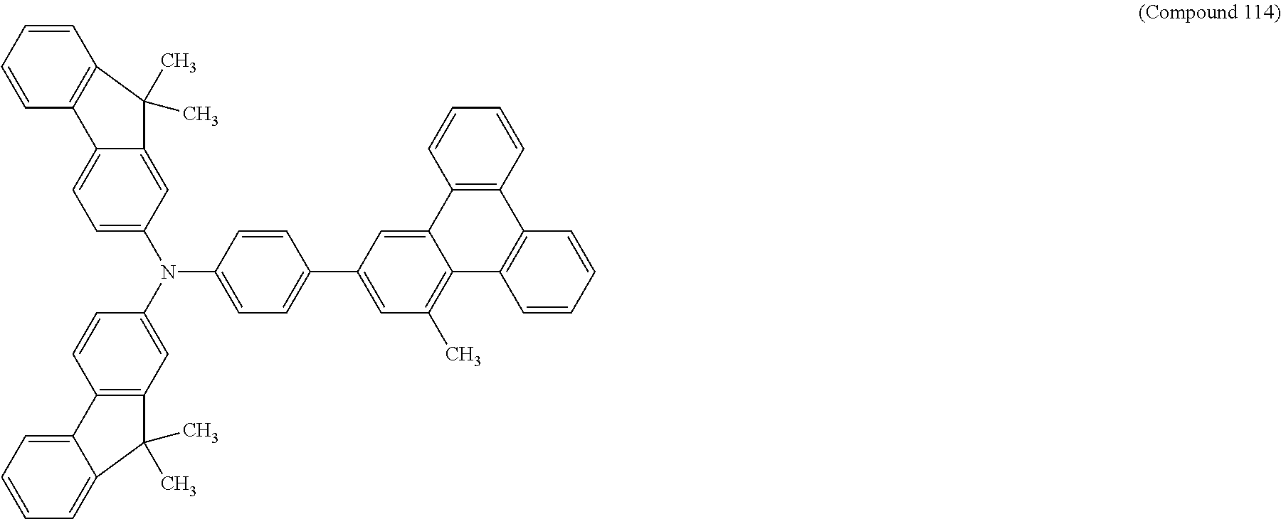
C1=CC=CC2=C1C(C)(C)C1=CC(N(C3=CC4=C(C=C3)C3=CC=CC=C3C4(C)C)C3=CC=C(C4=CC(C)=C5C(=C4)C4=C(C6=C5C=CC=C6)C=CC=C4)C=C3)=CC=C21
